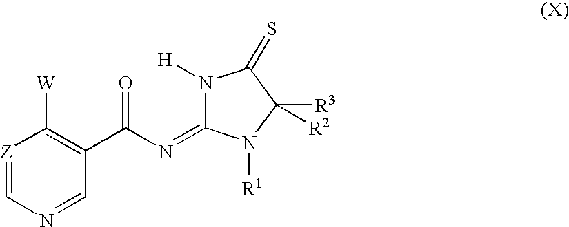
[Z]1=CN=CC(C(N=C2N([H])C(=S)C([R3])([R2])N2[R1])=O)=C1[W]
